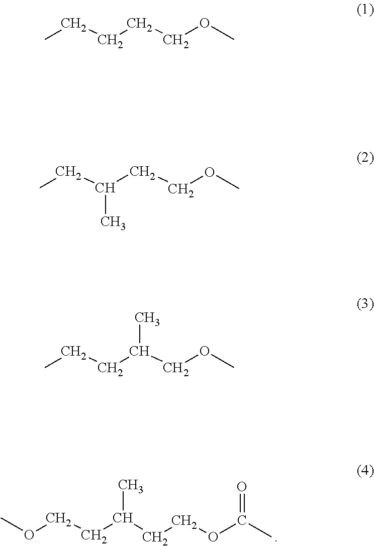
O(CCC(CCOC(C)=O)C)C.CCCCCOC.CCCC(COC)C.C(OC)CC(CC)C
